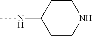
C1CNCCC1NC
